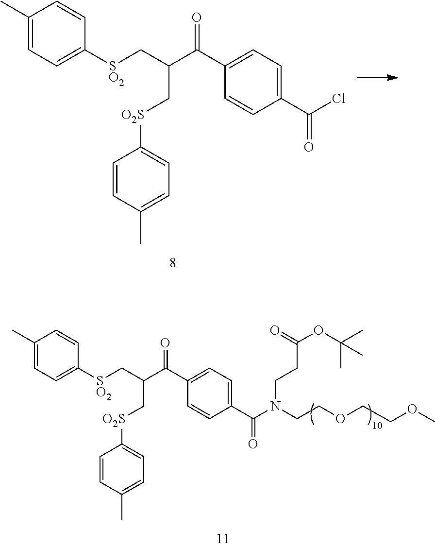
C1(C)=CC=C([SO2]CC(C[O2S]C2=CC=C(C)C=C2)C(=O)C2=CC=C(C(=O)Cl)C=C2)C=C1.C1(C)=CC=C([SO2]CC(C[O2S]C2=CC=C(C)C=C2)C(=O)C2=CC=C(C(=O)N(CCC(OC(C)(C)C)=O)CCOCCOC)C=C2)C=C1
